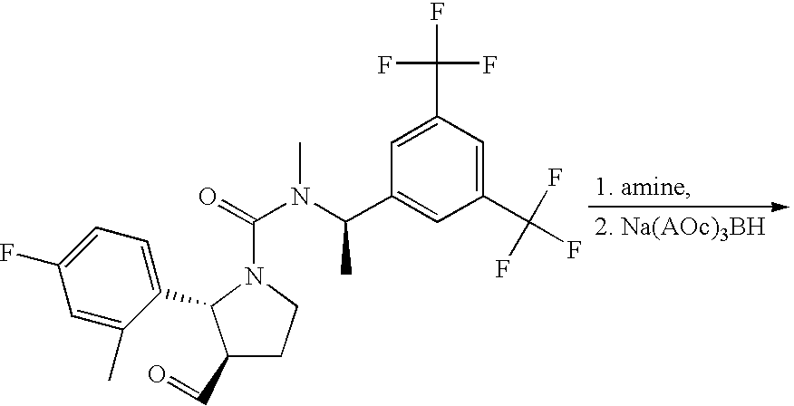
C1(C=O)CCN(C(=O)N(C(C2=CC(C(F)(F)F)=CC(C(F)(F)F)=C2)C)C)C1C1=CC=C(F)C=C1C
